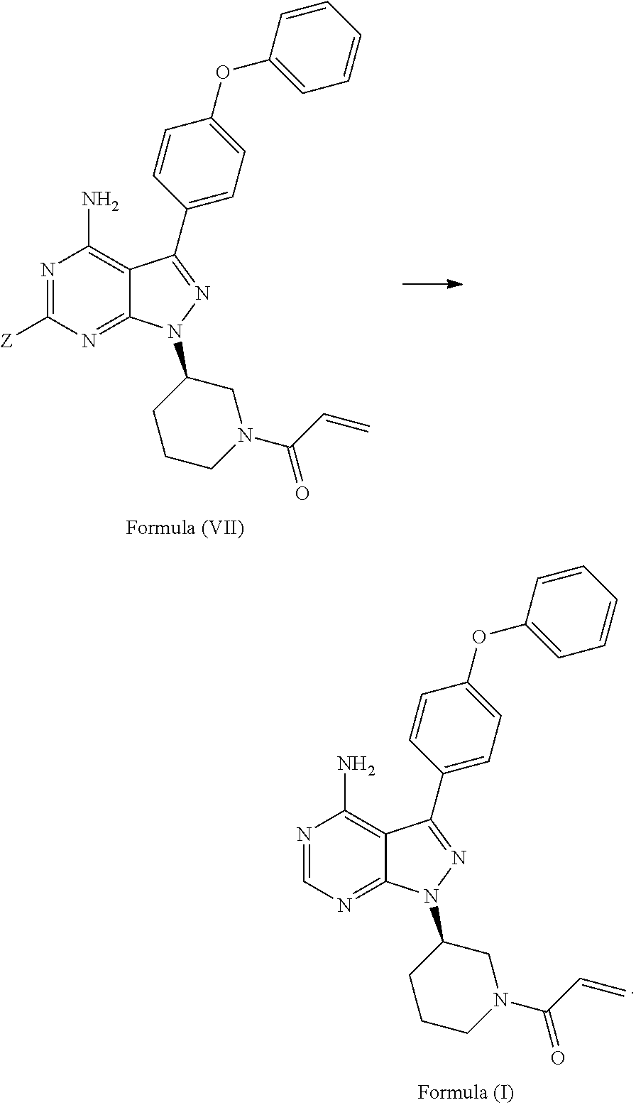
N1=CN=C2C(=C1N)C(C1=CC=C(OC3=CC=CC=C3)C=C1)=NN2C1CCCN(C(=O)C=C)C1.N1=C([Z])N=C2C(=C1N)C(C1=CC=C(OC3=CC=CC=C3)C=C1)=NN2C1CCCN(C(=O)C=C)C1
